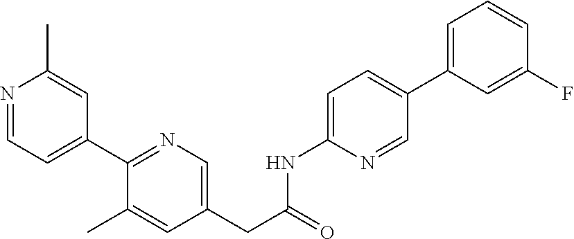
N1=CC=C(C2=NC=C(CC(=O)NC3=CC=C(C4=CC=CC(F)=C4)C=N3)C=C2C)C=C1C
